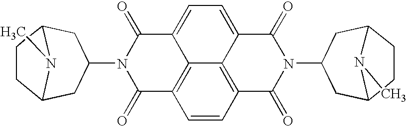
N1(C2CC3CCC(C2)N3C)C(=O)C2=C3C(=CC=C4C3=C(C=C2)C(=O)N(C2CC3CCC(C2)N3C)C4=O)C1=O
